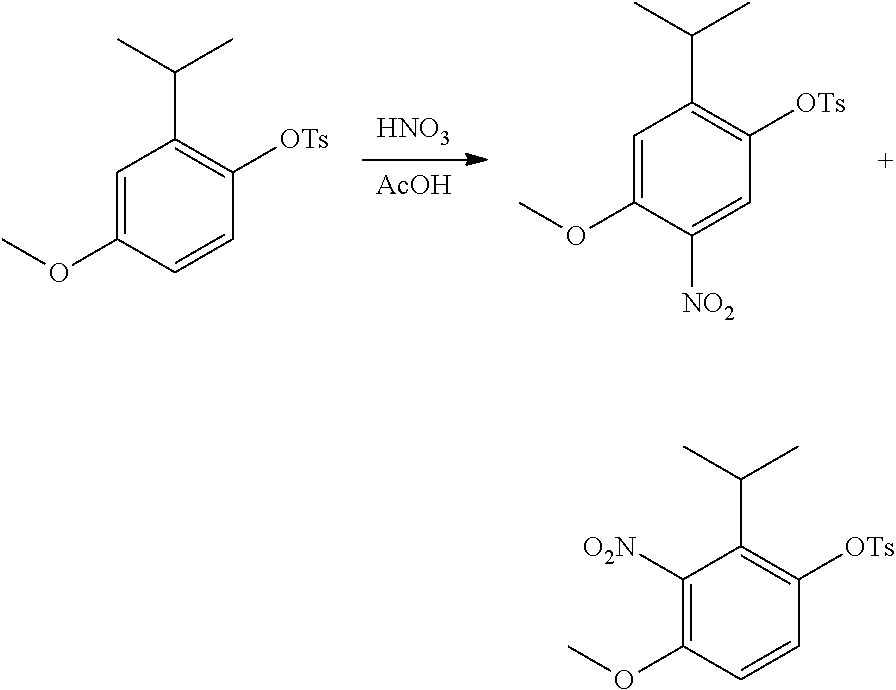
[AcOH].[HNO3].C1=C(OC)C=CC([OTs])=C1C(C)C.C1=C(OC)C([NO2])=CC([OTs])=C1C(C)C.C1([O2N])=C(OC)C=CC([OTs])=C1C(C)C
